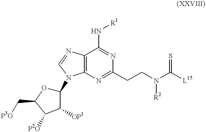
C12=C(N=C(CCN([R2])C([L15])=S)N=C1N[R1])N(C1OC(C[P3O])C([P2O])C1[OP1])C=N2
